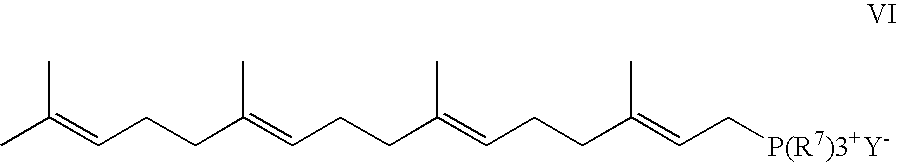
CC(=CCCC(=CCCC(=CCCC(=CC[P(R7)3+Y-])C)C)C)C
